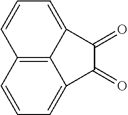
C12=C3C=CC=C1C(=O)C(=O)C2=CC=C3
